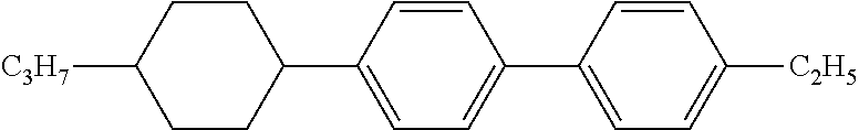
C1CC(C2=CC=C(C3=CC=C([C2H5])C=C3)C=C2)CCC1[C3H7]
